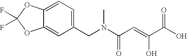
C12=CC(CN(C(C=C(C(O)=O)O)=O)C)=CC=C1OC(F)(F)O2
